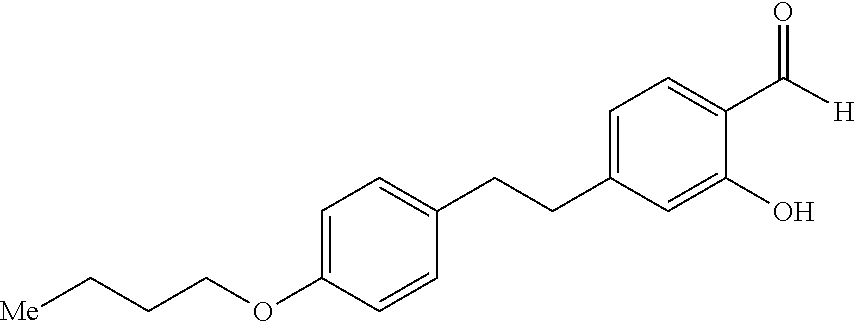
C1=C(CCC2=CC=C(OCCC[Me])C=C2)C=C(O)C(C(=O)[H])=C1
